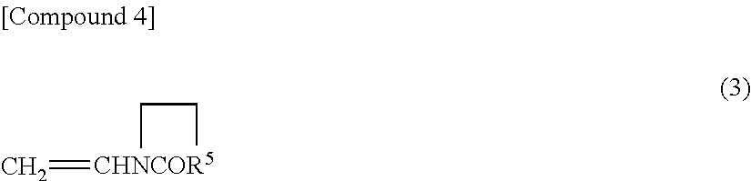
C=[CHNCOR5]1CC1
